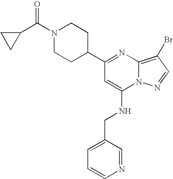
C1=CN=CC(CNC2=CC(C3CCN(C(C4CC4)=O)CC3)=NC3=C(Br)C=NN23)=C1
